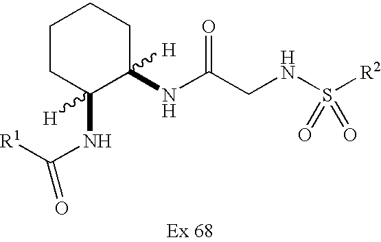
C1CC(NC([R1])=O)([H])C(NC(CNS([R2])(=O)=O)=O)([H])CC1
